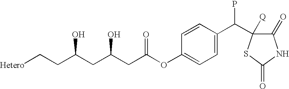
C1=CC(OC(=O)CC(CC(CC[Hetero])O)O)=CC=C1C(C1([Q])C(=O)NC(=O)S1)P
